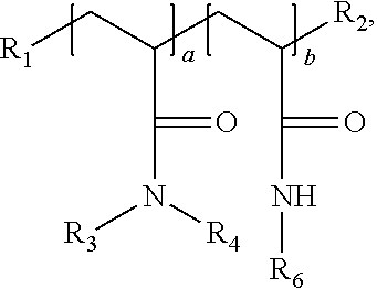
C(N([R4])[R3])(=O)C(C[R1])CC([R2])C(N[R6])=O
